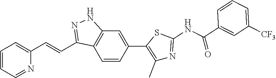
C1=CC=NC(C=CC2=NNC3=C2C=CC(C2=C(C)N=C(NC(=O)C4=CC([CF3])=CC=C4)S2)=C3)=C1
